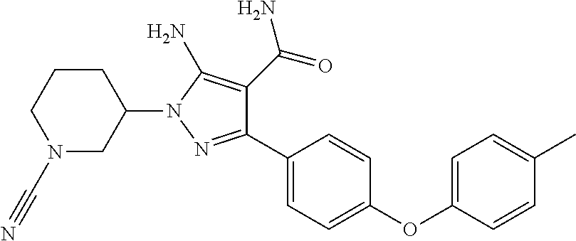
C1(C2=CC=C(OC3=CC=C(C)C=C3)C=C2)=NN(C2CCCN(C#N)C2)C(N)=C1C(=O)N
